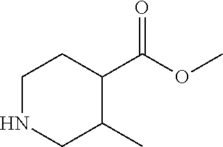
C1NCC(C)C(C(OC)=O)C1
